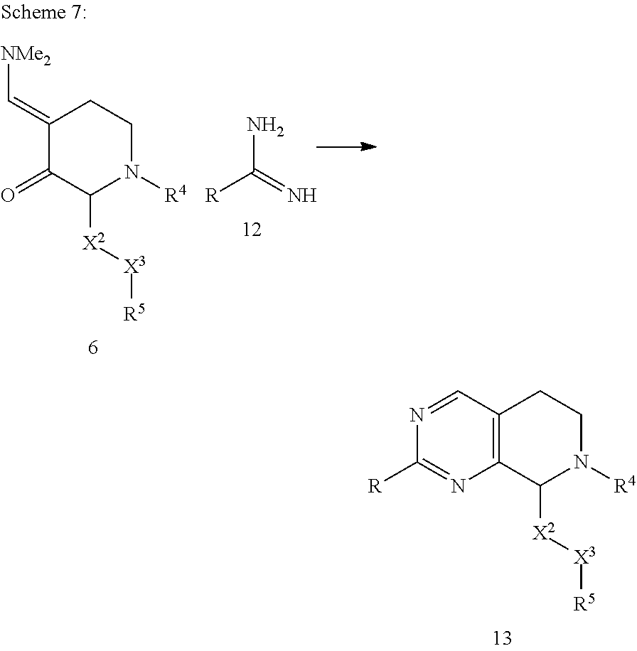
C1(=C[NMe2])C(=O)C([X2][X3][R5])N([R4])CC1.[R]C(N)=N.C12=C(C([X2][X3][R5])N([R4])CC1)N=C([R])N=C2
